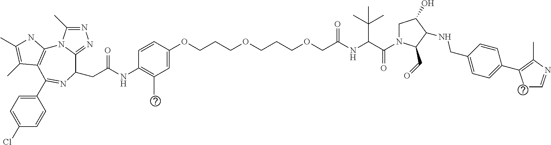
N1=C(C)N2C(=N1)C(CC(NC1=C(C)C=C(OCCCOCCCOCC(=O)NC(C(C)(C)C)C(N3CC(O)C(NCC4=CC=C(C5=C(C)N=CC5)C=C4)C3C=O)=O)C=C1)=O)N=C(C1=CC=C(Cl)C=C1)C1=C2NC(C)=C1C
